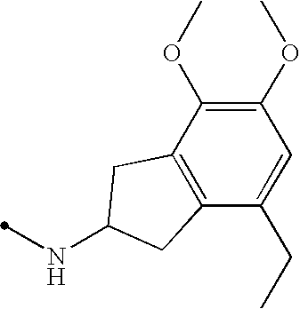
C12=C(C(CC)=CC(OC)=C1OC)CC(NC)C2
